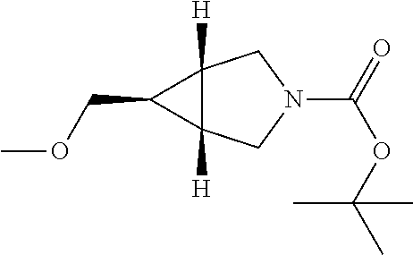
C12([H])C([H])(CN(C(=O)OC(C)(C)C)C1)C2COC
